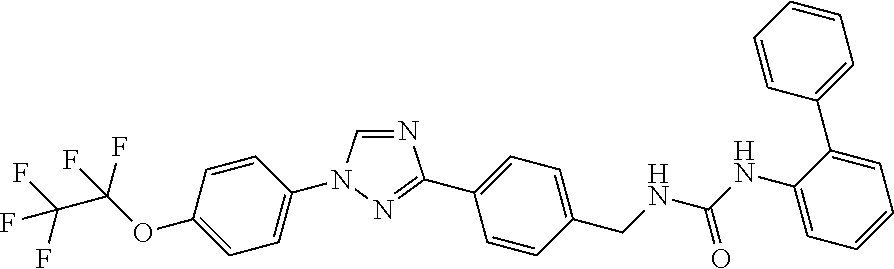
C1=C(OC(F)(F)C(F)(F)F)C=CC(N2C=NC(C3=CC=C(CNC(NC4=CC=CC=C4C4=CC=CC=C4)=O)C=C3)=N2)=C1
